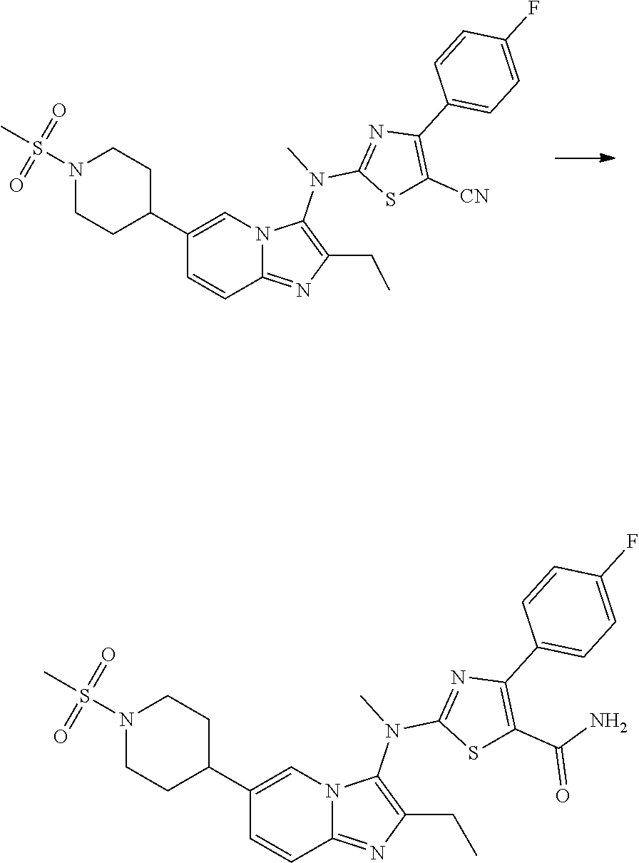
N1(S(=O)(=O)C)CCC(C2=CN3C(=NC(CC)=C3N(C3=NC(C4=CC=C(F)C=C4)=C([CN])S3)C)C=C2)CC1.N1(S(=O)(=O)C)CCC(C2=CN3C(=NC(CC)=C3N(C3=NC(C4=CC=C(F)C=C4)=C(C(=O)N)S3)C)C=C2)CC1
